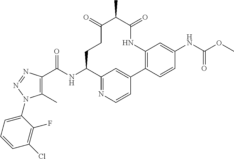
C1(C)=C(C(NC2C3=NC=CC(=C3)C3=C(NC(=O)C(C)C(=O)CC2)C=C(NC(=O)OC)C=C3)=O)N=NN1C1=CC=CC(Cl)=C1F
